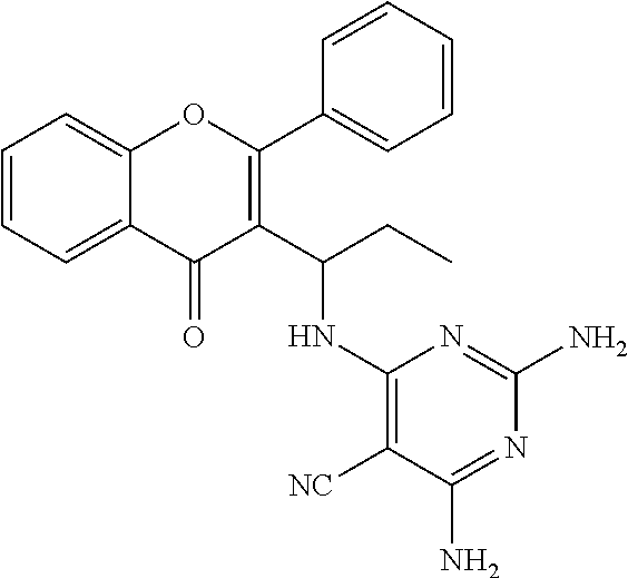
C1=CC=C2C(=C1)C(=O)C(C(CC)NC1=C([NC])C(N)=NC(N)=N1)=C(C1=CC=CC=C1)O2
